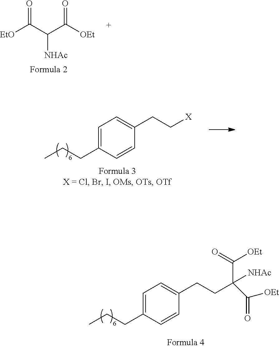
[EtO]C(C(C([OEt])=O)[NHAc])=O.C1=C(CCC)C=CC(CC[X])=C1.C1=C(CCC)C=CC(CCC(C(=O)[OEt])([NHAc])C([OEt])=O)=C1
